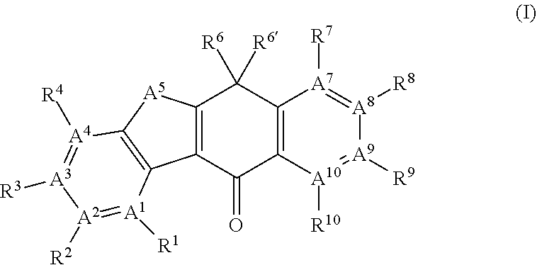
C12=C(C(=O)C3=C(C1([R6])[R6])[A7]([R7])=[A8]([R8])[A9]([R9])=[A10]3[R10])C1=C([A5]2)[A4]([R4])=[A3]([R3])[A2]([R2])=[A1]1[R1]
